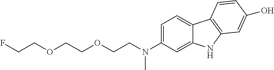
C1=C(N(CCOCCOCCF)C)C=C2C(=C1)C1=C(N2)C=C(O)C=C1
